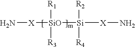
N[X][SiO]([Si]([X]N)([R2])[R4])([R1])[R3]
